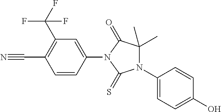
C1=CC(N2C(=S)N(C3=CC=C(O)C=C3)C(C)(C)C2=O)=CC(C(F)(F)F)=C1C#N
